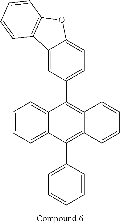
C12=CC=C(C3=C4C(=C(C5=CC=CC=C5)C5=CC=CC=C35)C=CC=C4)C=C1C1=C(O2)C=CC=C1
